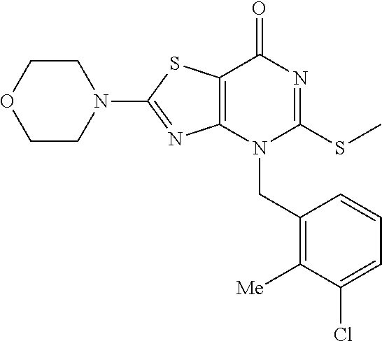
C1CN(C2=NC3=C(S2)C(=O)N=C(SC)N3CC2=C([Me])C(Cl)=CC=C2)CCO1
